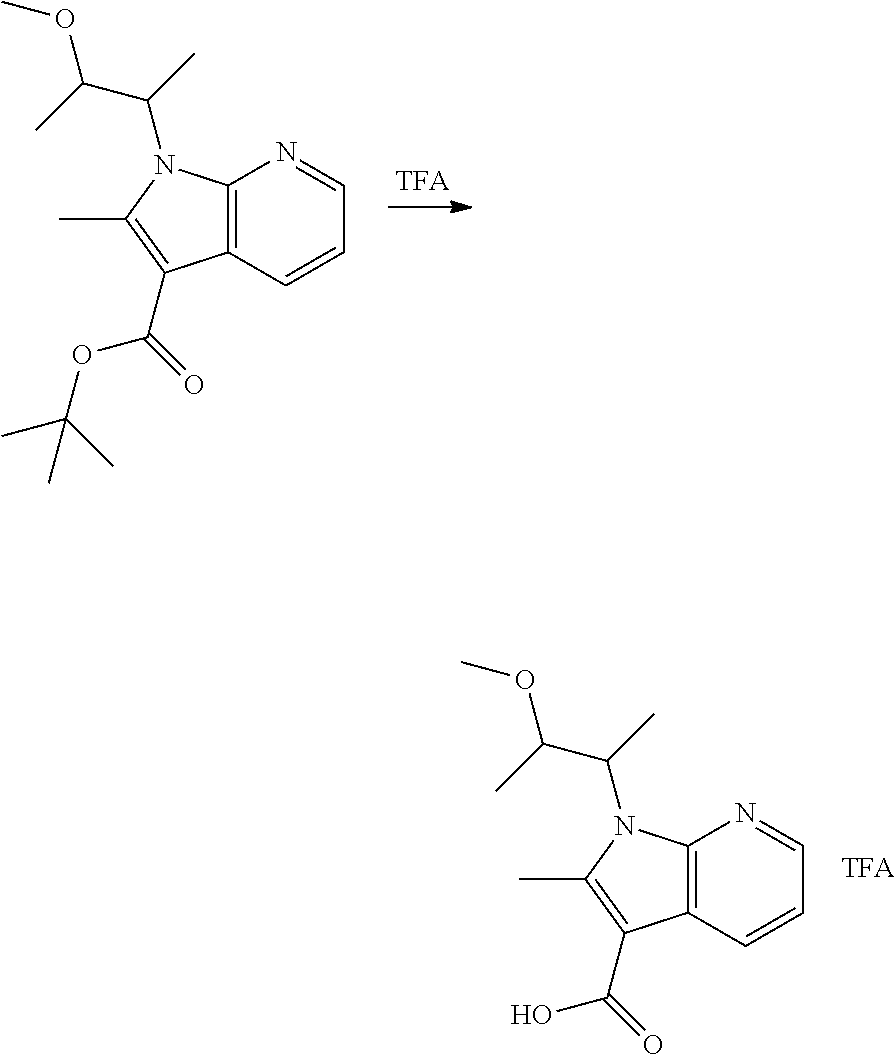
C12=C(C=CC=N1)C(C(=O)OC(C)(C)C)=C(C)N2C(C)C(C)OC.C12=C(C=CC=N1)C(C(=O)O)=C(C)N2C(C)C(C)OC
